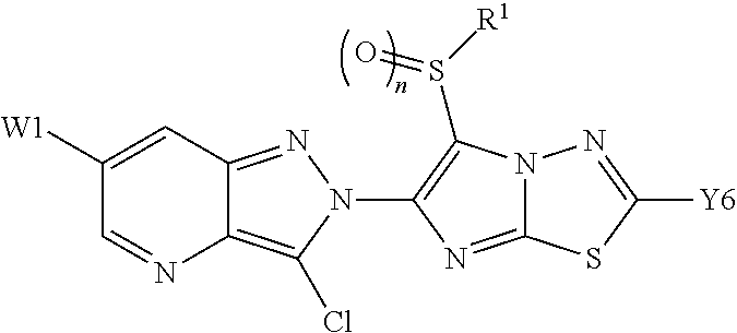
C12=C(Cl)N(C3=C(S([R1])=O)N4C(=N3)SC([Y6])=N4)N=C1C=C([W1])C=N2
